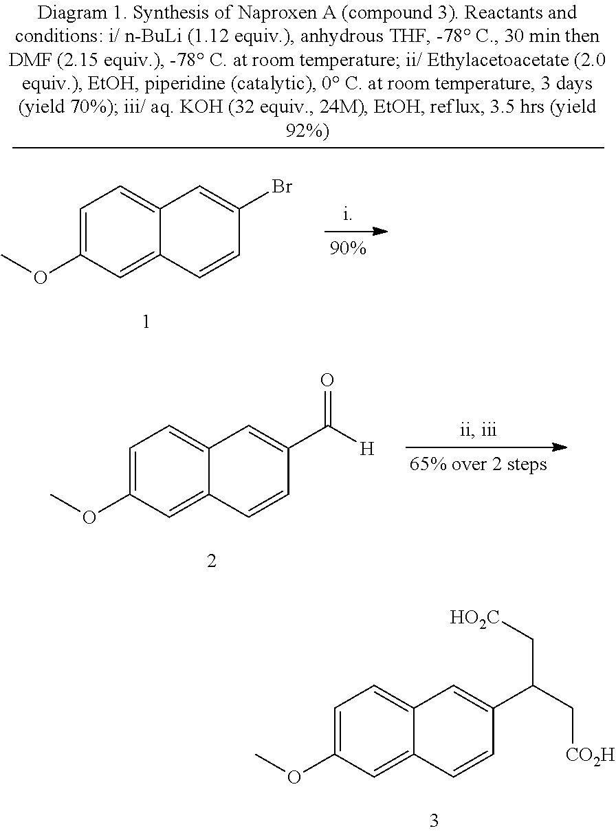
C1=C(OC)C=C2C(=C1)C=C(C([H])=O)C=C2.C1=C(OC)C=C2C(=C1)C=C(C(C[CO2H])C[HO2C])C=C2.C1=C(OC)C=C2C(=C1)C=C(Br)C=C2
